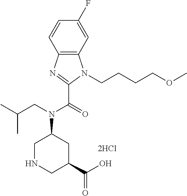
C12=C(C=C(F)C=C1)N(CCCCOC)C(C(N(C1CNCC(C(O)=O)C1)CC(C)C)=O)=N2
